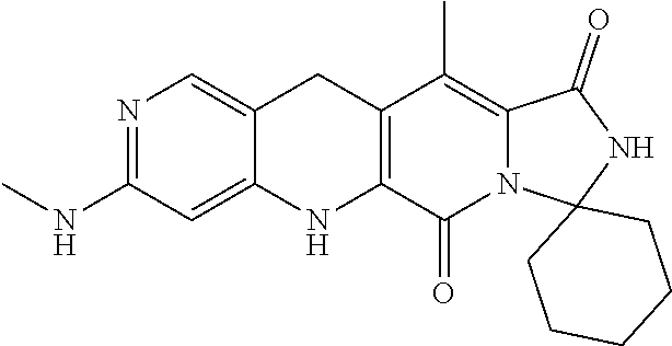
N1=C(NC)C=C2C(=C1)CC1=C(N2)C(=O)N2C(=C1C)C(=O)NC21CCCCC1
